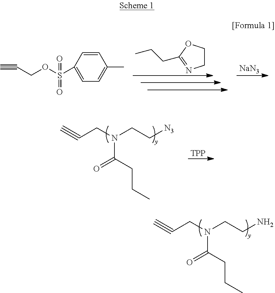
C#CCN(CCN)C(CCC)=O.CCCC1=NCCO1.[NaN3].C1=CC(S(OCC#C)(=O)=O)=CC=C1C.C#CCN(CC[N3])C(CCC)=O.[TPP]
